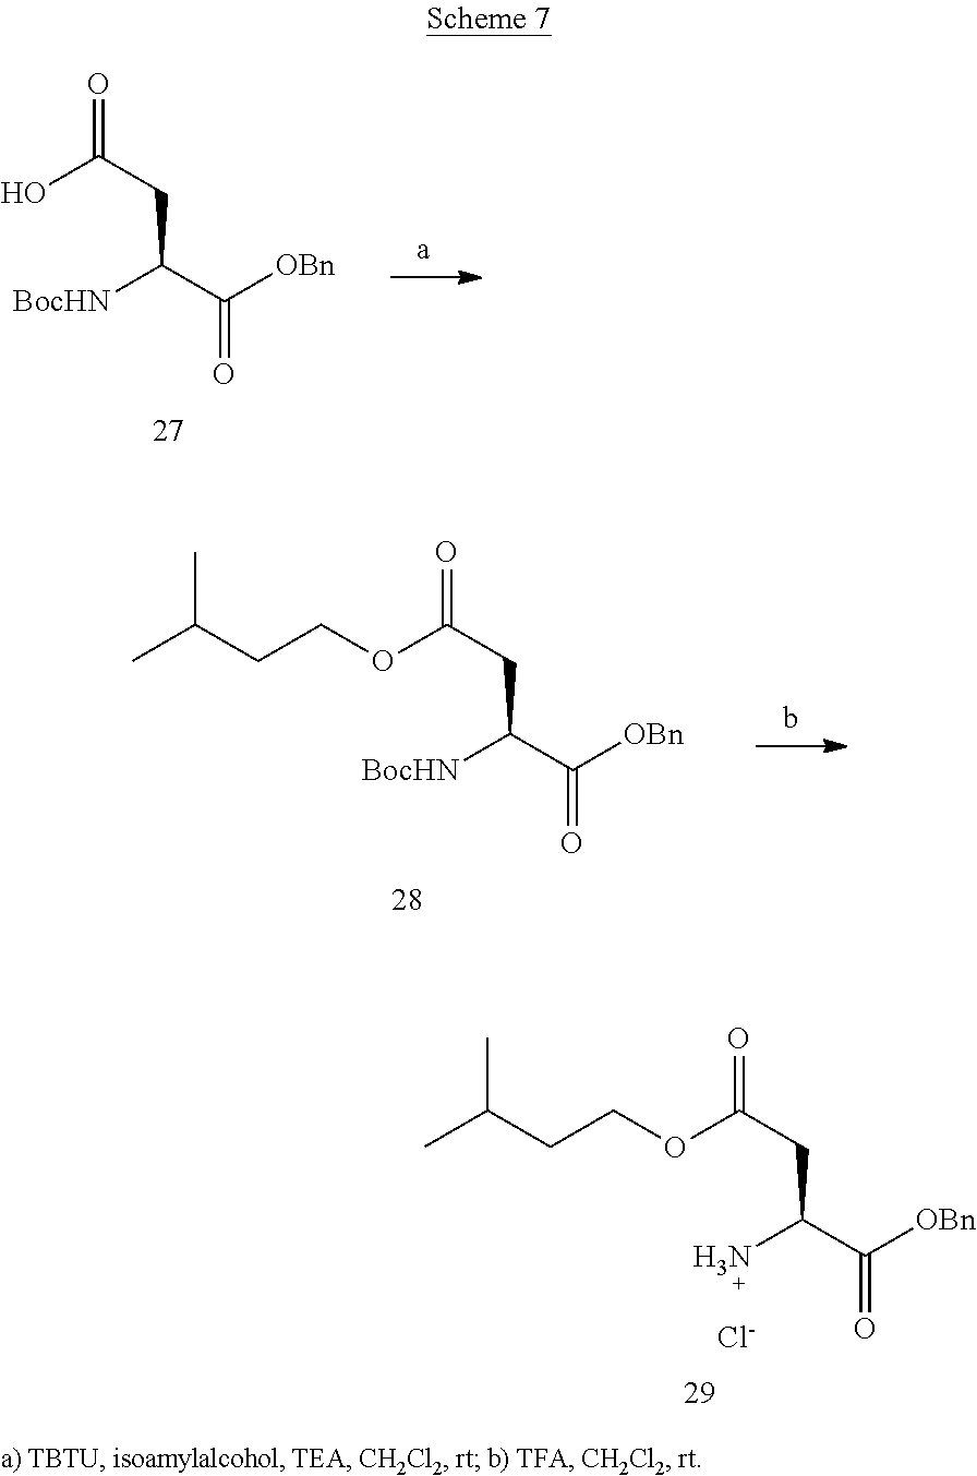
OC(CC([BocHN])C([OBn])=O)=O.O(C(CC([BocHN])C([OBn])=O)=O)CCC(C)C.O(C(CC(N)C([OBn])=O)=O)CCC(C)C.[Cl-]
